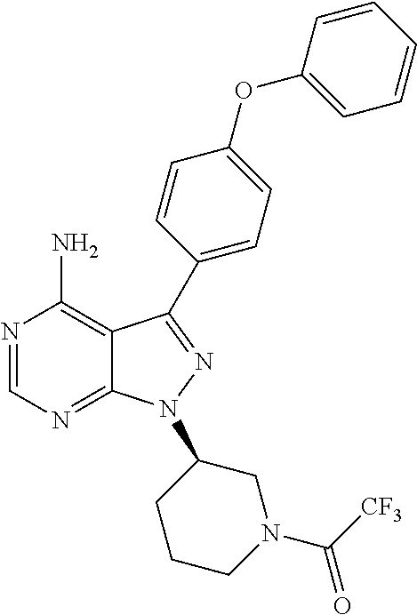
N1=CN=C2C(=C1N)C(C1=CC=C(OC3=CC=CC=C3)C=C1)=NN2C1CCCN(C([CF3])=O)C1
